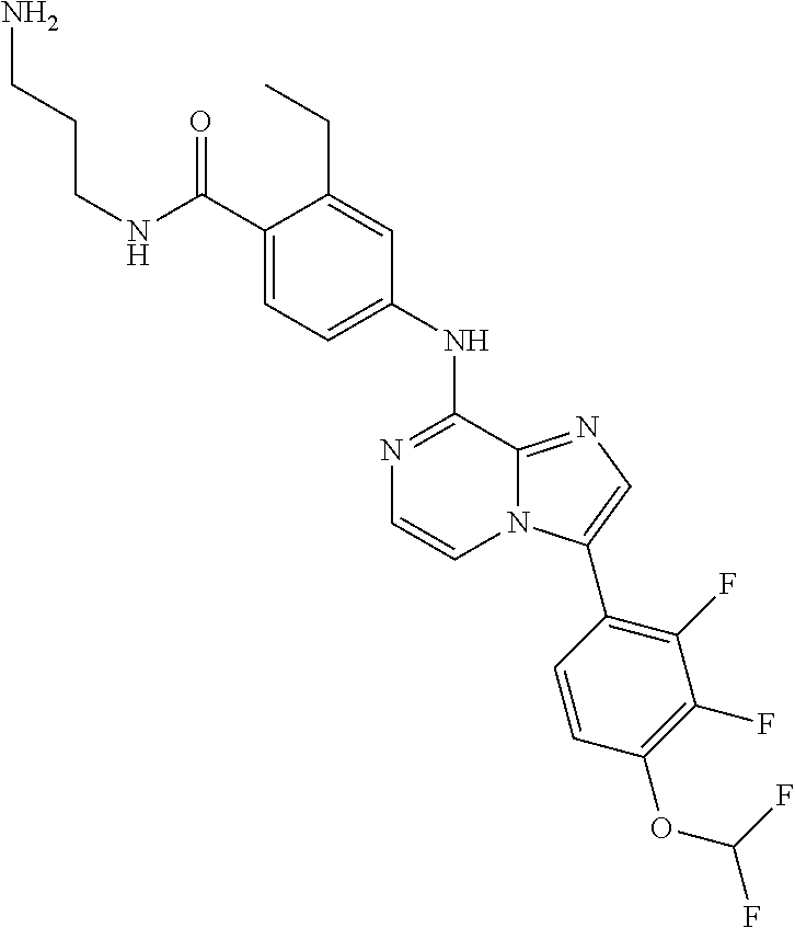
C1(C(NCCCN)=O)=CC=C(NC2=NC=CN3C2=NC=C3C2=C(F)C(F)=C(OC(F)F)C=C2)C=C1CC
